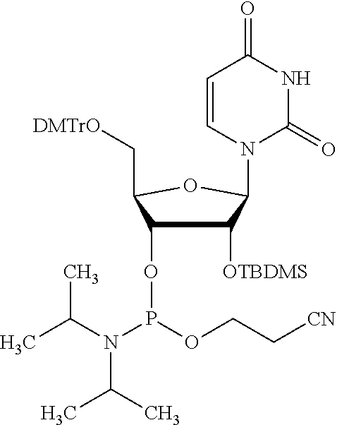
C1(=O)C=CN(C2C([OTBDMS])C(OP(N(C(C)C)C(C)C)OCC[CN])C(C[DMTrO])O2)C(=O)N1
